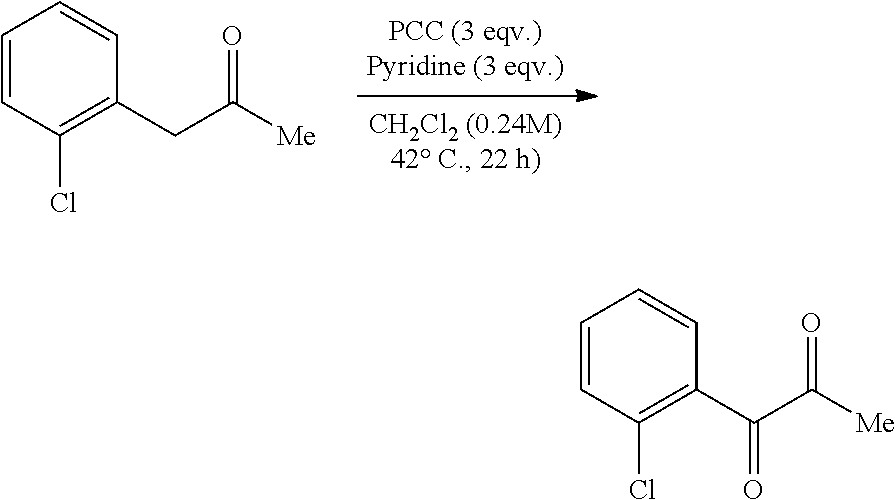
C1=CC(Cl)=C(CC([Me])=O)C=C1.C1=CC(Cl)=C(C(C([Me])=O)=O)C=C1
